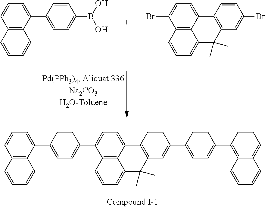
C12=C(C(C3=CC=C(C4=CC=C5C6=C4C=CC=C6C(C)(C)C4=C5C=CC(C5=CC=C(C6=C7C(=CC=C6)C=CC=C7)C=C5)=C4)C=C3)=CC=C1)C=CC=C2.C12=C(C(C3=CC=C(B(O)O)C=C3)=CC=C1)C=CC=C2.C12=C3C(=CC=C1Br)C1=C(C=C(Br)C=C1)C(C)(C)C3=CC=C2
